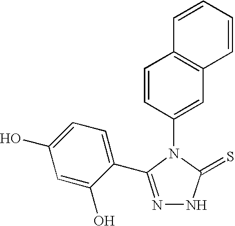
C1(N2C(=S)NN=C2C2=CC=C(O)C=C2O)=CC2=C(C=C1)C=CC=C2
